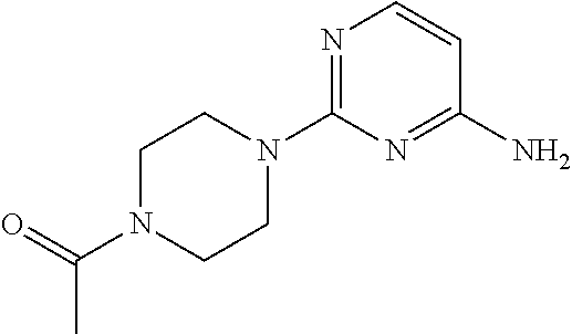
N1=C(N2CCN(C(=O)C)CC2)N=C(N)C=C1
